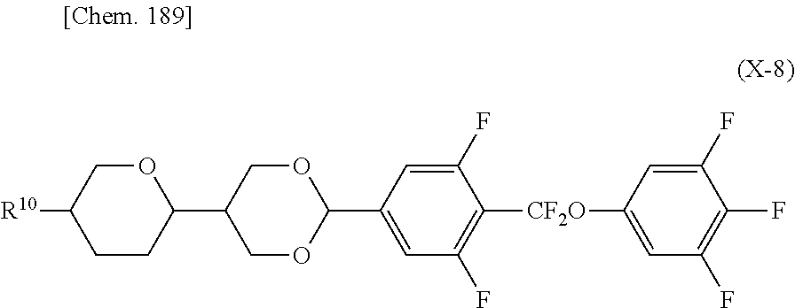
C1(C2OCC(C3OCC([R10])CC3)CO2)=CC(F)=C([CF2O]C2=CC(F)=C(F)C(F)=C2)C(F)=C1
